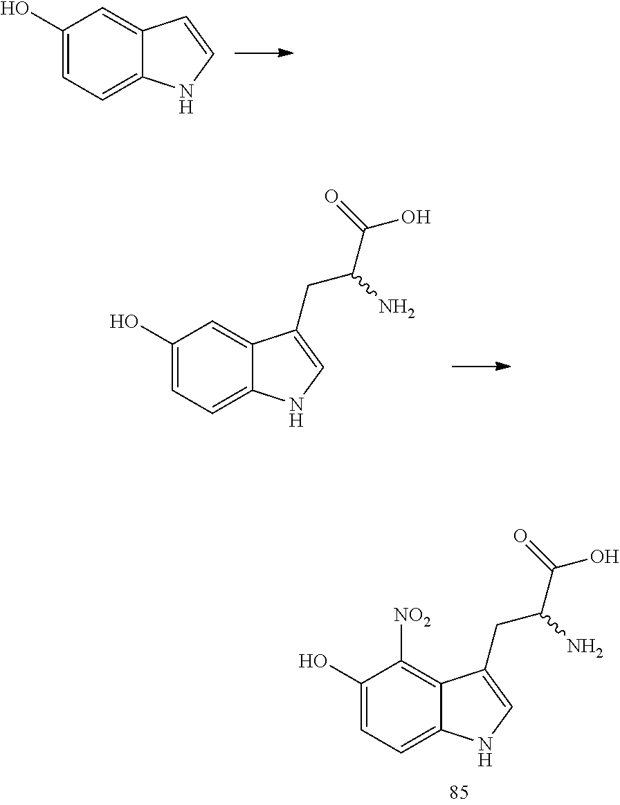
C1(O)=CC=C2C(=C1)C=CN2.C1(O)=CC=C2C(=C1)C(CC(N)C(O)=O)=CN2.C1(O)=CC=C2C(=C1[NO2])C(CC(N)C(O)=O)=CN2
